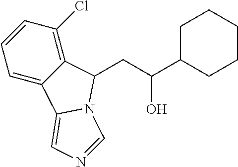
C1=CC(Cl)=C2C(=C1)C1=CN=CN1C2CC(C1CCCCC1)O
